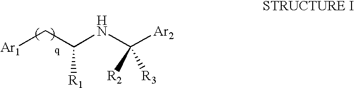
[Ar1]CC(NC([Ar2])([R3])[R2])[R1]
